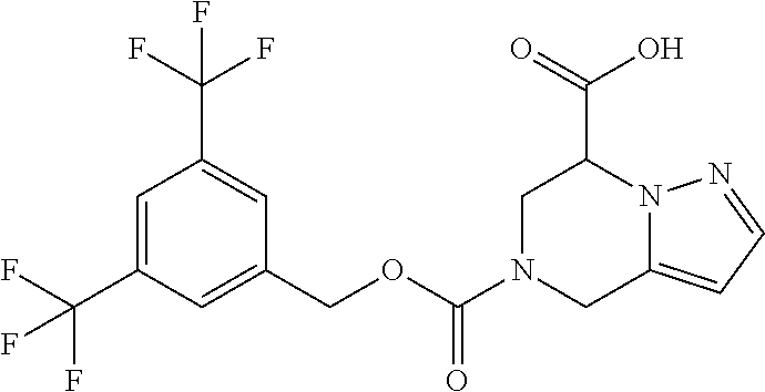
C1=C(C(F)(F)F)C=C(COC(=O)N2CC3=CC=NN3C(C(O)=O)C2)C=C1C(F)(F)F
